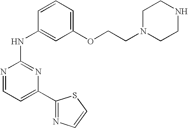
N1=CC=C(C2=NC=CS2)N=C1NC1=CC(OCCN2CCNCC2)=CC=C1
